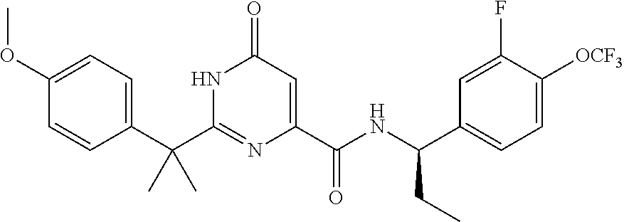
C(C1=CC=C(OC)C=C1)(C1=NC(C(NC(C2=CC=C([OCF3])C(F)=C2)CC)=O)=CC(=O)N1)(C)C
